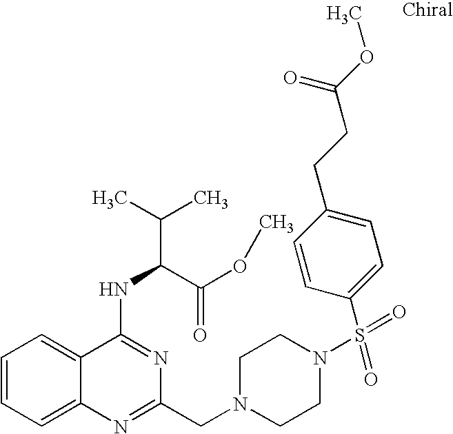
C1=CC=C2C(=C1)C(NC(C(=O)OC)C(C)C)=NC(CN1CCN(S(=O)(C3=CC=C(CCC(OC)=O)C=C3)=O)CC1)=N2
